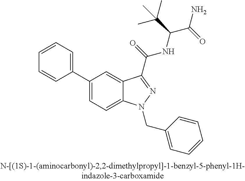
C1(C2=CC=CC=C2)=CC=C2C(=C1)C(C(NC(C(C)(C)C)C(=O)N)=O)=NN2CC1=CC=CC=C1
